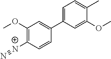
C1(C2=CC=C(C)C(OC)=C2)=CC(OC)=C([N+]#N)C=C1
